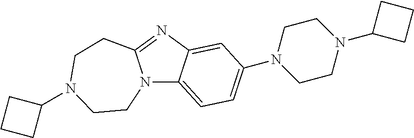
N12C3=CC=C(N4CCN(C5CCC5)CC4)C=C3N=C1CCN(C1CCC1)CC2
